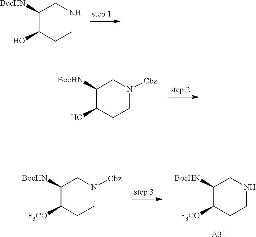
OC1CCNCC1[BocHN].OC1CCN([Cbz])CC1[BocHN].C1([BocHN])C([F3CO])CCN([Cbz])C1.C1([F3CO])CCNCC1[BocHN].[A31]
